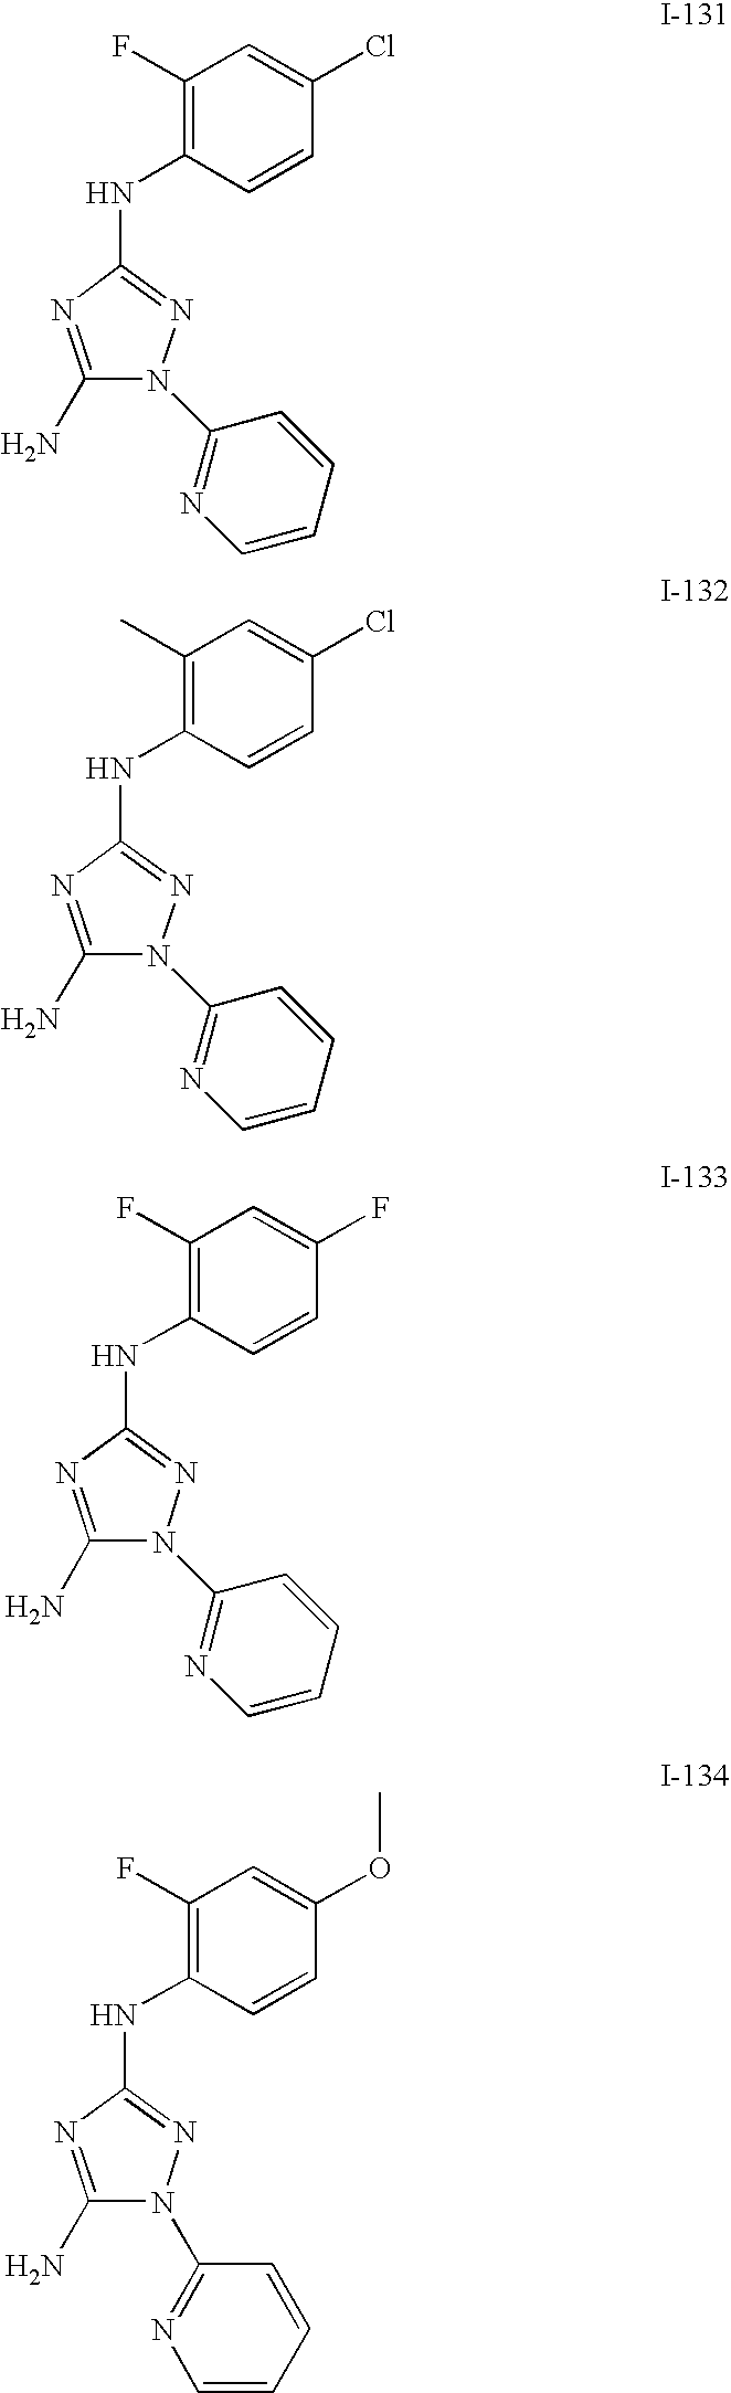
C1(N)=NC(NC2=C(F)C=C(Cl)C=C2)=NN1C1=NC=CC=C1.C1(N)=NC(NC2=C(C)C=C(Cl)C=C2)=NN1C1=NC=CC=C1.C1(N)=NC(NC2=C(F)C=C(F)C=C2)=NN1C1=NC=CC=C1.C1(N)=NC(NC2=C(F)C=C(OC)C=C2)=NN1C1=NC=CC=C1
